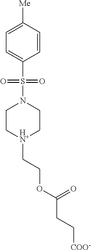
C1C[HN+](CCOC(CC[COO-])=O)CCN1S(C1=CC=C([Me])C=C1)(=O)=O
